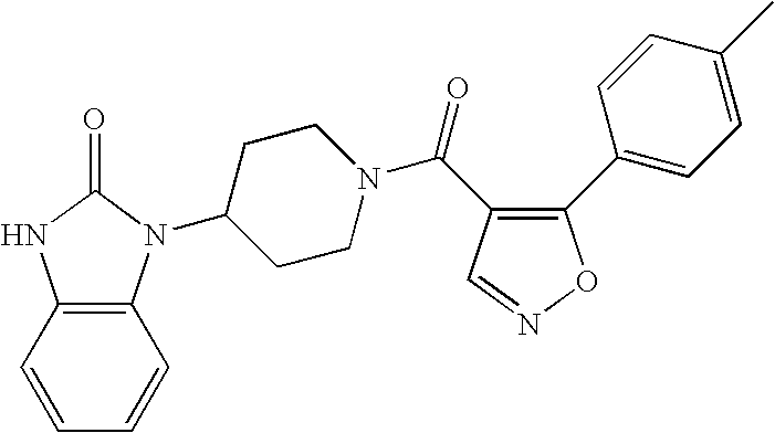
C1(C(=O)N2CCC(N3C4=C(NC3=O)C=CC=C4)CC2)=C(C2=CC=C(C)C=C2)ON=C1
